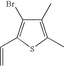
C1(C)=C(C)SC(C=C)=C1Br
